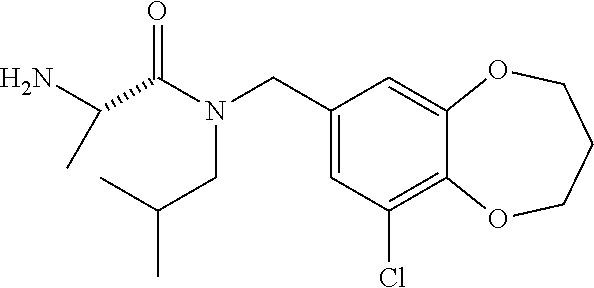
C1(CN(C(=O)C(N)C)CC(C)C)=CC(Cl)=C2C(=C1)OCCCO2
